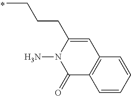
C(C)CCC1=CC2=C(C(=O)N1N)C=CC=C2
